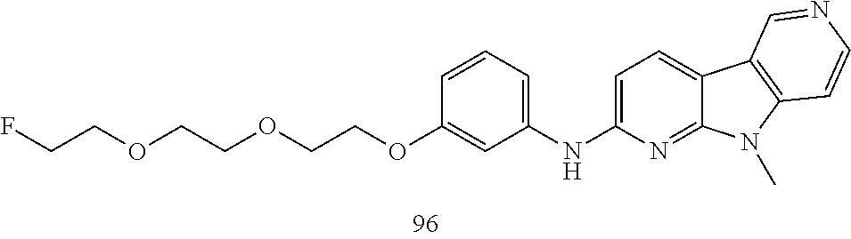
O(CCOC1=CC(NC2=CC=C3C(=N2)N(C)C2=C3C=NC=C2)=CC=C1)CCOCCF
